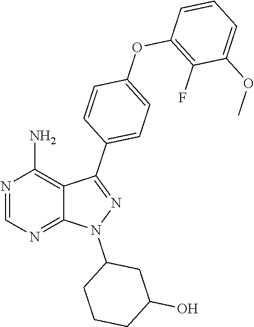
C1(O)CCCC(N2N=C(C3=CC=C(OC4=C(F)C(OC)=CC=C4)C=C3)C3=C(N)N=CN=C23)C1
